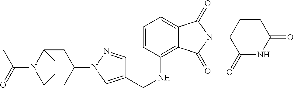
C1(N2N=CC(CNC3=C4C(=CC=C3)C(=O)N(C3C(=O)NC(=O)CC3)C4=O)=C2)CC2N(C(=O)C)C(C1)CC2
